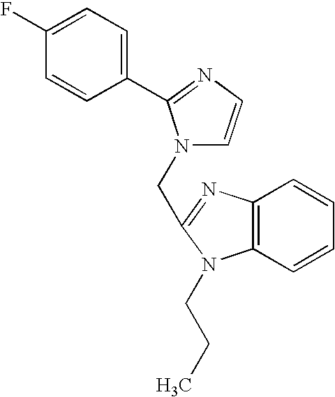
C1=C(F)C=CC(C2=NC=CN2CC2=NC3=C(C=CC=C3)N2CCC)=C1
